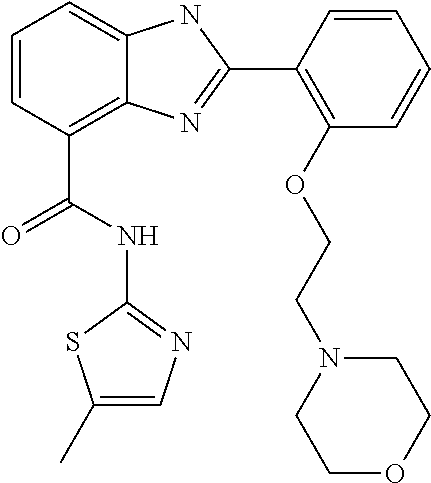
C1=CC(C(NC2=NC=C(C)S2)=O)=C2C(=C1)NC(C1=C(OCCN3CCOCC3)C=CC=C1)=N2
